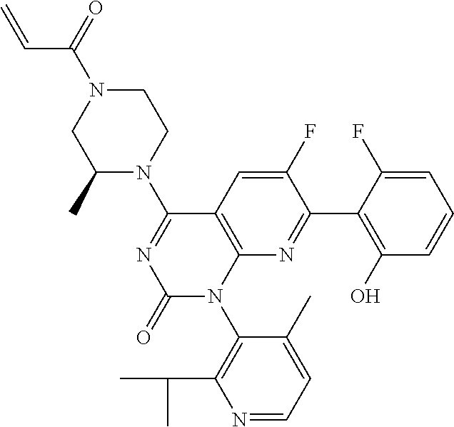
C1(C)N(C2=NC(=O)N(C3=C(C(C)C)N=CC=C3C)C3=C2C=C(F)C(C2=C(O)C=CC=C2F)=N3)CCN(C(=O)C=C)C1
